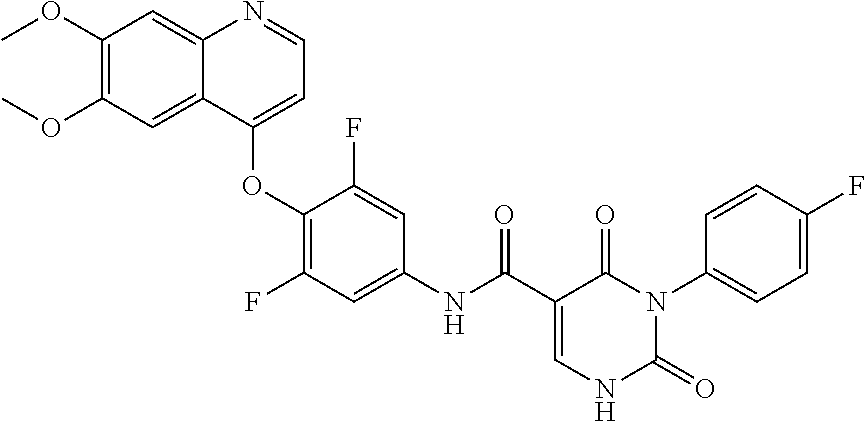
C1(OC)=C(OC)C=C2C(=C1)N=CC=C2OC1=C(F)C=C(NC(=O)C2=CNC(=O)N(C3=CC=C(F)C=C3)C2=O)C=C1F
